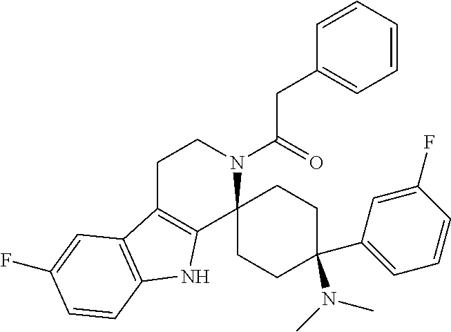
C(C(N1CCC2=C(C13CCC(C1=CC=CC(F)=C1)(N(C)C)CC3)NC1=C2C=C(F)C=C1)=O)C1=CC=CC=C1
